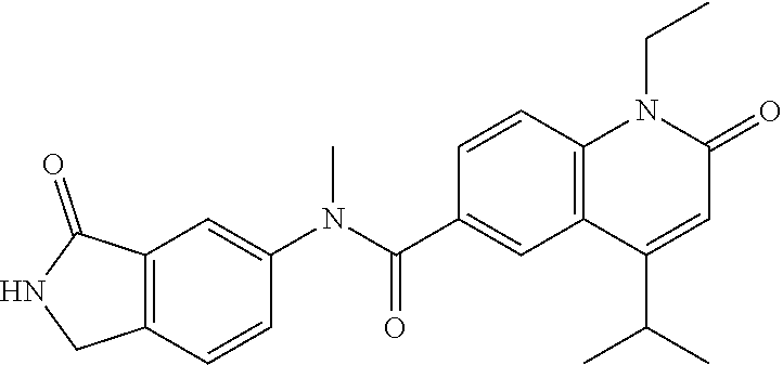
C1(N(C(C2=CC3=C(C=C2)N(CC)C(=O)C=C3C(C)C)=O)C)=CC2=C(C=C1)CNC2=O
